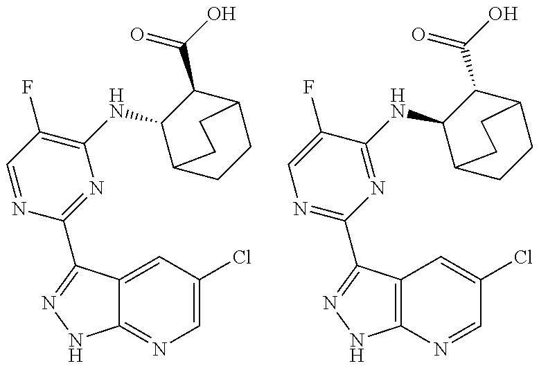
C12=NC=C(Cl)C=C1C(C1=NC(NC3C4CCC(C3C(O)=O)CC4)=C(F)C=N1)=NN2.C12=C(C(C3=NC=C(F)C(NC4C5CCC(C4C(O)=O)CC5)=N3)=NN1)C=C(Cl)C=N2
